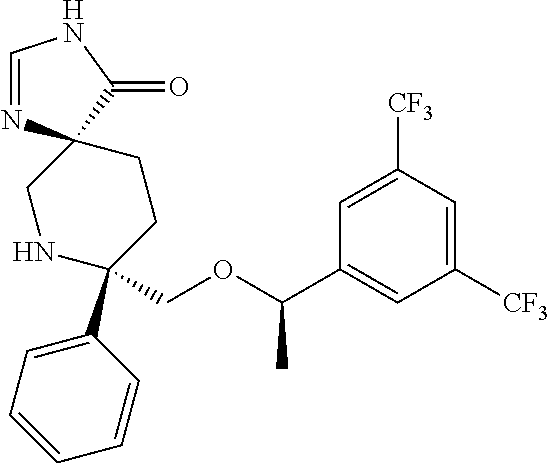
C1=NC2(C(=O)N1)CNC(C1=CC=CC=C1)(COC(C1=CC([CF3])=CC([CF3])=C1)C)CC2
